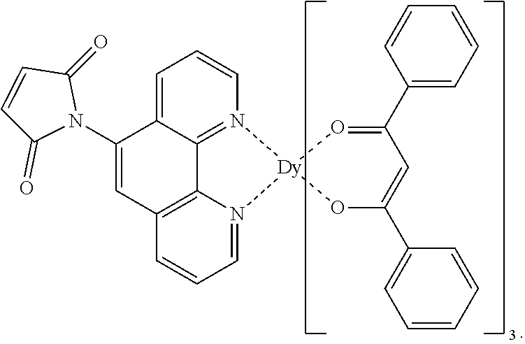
C1(C2=O[Dy]3(OC(C4=CC=CC=C4)=C2)N2=C4C(=CC=C2)C(N2C(=O)C=CC2=O)=CC2=C4N3=CC=C2)=CC=CC=C1
